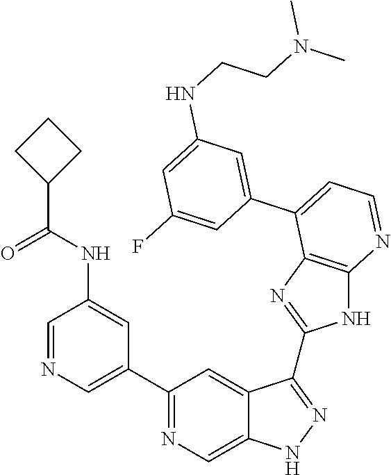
C1=NC=C(C2=NC=C3C(=C2)C(C2=NC4=C(N2)N=CC=C4C2=CC(NCCN(C)C)=CC(F)=C2)=NN3)C=C1NC(=O)C1CCC1
